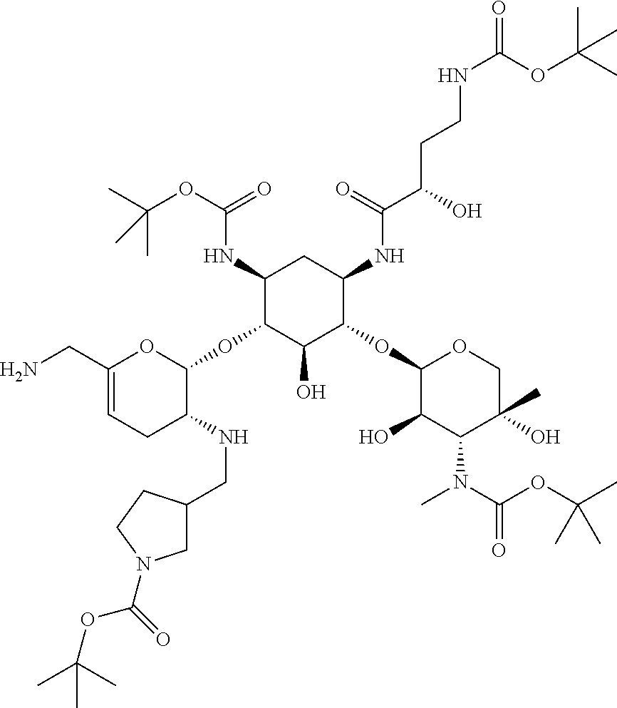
NCC1=CCC(NCC2CN(C(=O)OC(C)(C)C)CC2)C(OC2C(O)C(OC3C(O)C(N(C(OC(C)(C)C)=O)C)C(C)(O)CO3)C(NC(C(O)CCNC(=O)OC(C)(C)C)=O)CC2NC(OC(C)(C)C)=O)O1
